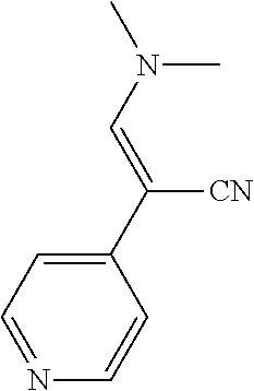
N1=CC=C(C(=CN(C)C)[CN])C=C1
